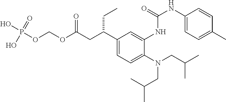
C(C(C)C)N(C1=CC=C(C(CC)CC(OCOP(O)(=O)O)=O)C=C1NC(NC1=CC=C(C)C=C1)=O)CC(C)C
